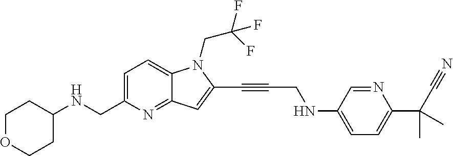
C1=C(CNC2CCOCC2)N=C2C(=C1)N(CC(F)(F)F)C(C#CCNC1=CC=C(C(C)(C)C#N)N=C1)=C2
